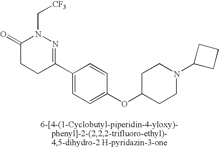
C1(=O)CCC(C2=CC=C(OC3CCN(C4CCC4)CC3)C=C2)=NN1C[CF3]
